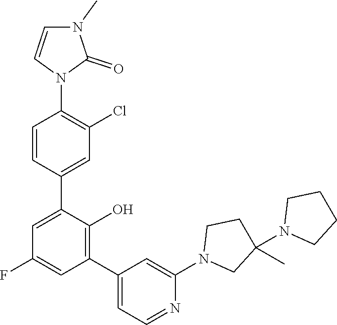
C1=CC(C2=CC(F)=CC(C3=CC=NC(N4CC(N5CCCC5)(C)CC4)=C3)=C2O)=CC(Cl)=C1N1C(=O)N(C)C=C1
